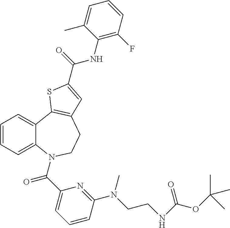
C1=CC=C2C(=C1)C1=C(CCN2C(C2=CC=CC(N(CCNC(OC(C)(C)C)=O)C)=N2)=O)C=C(C(=O)NC2=C(F)C=CC=C2C)S1
